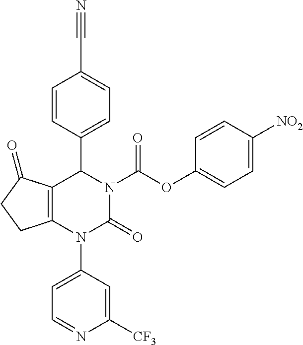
C1=CC(C2C3=C(N(C4=CC=NC([CF3])=C4)C(=O)N2C(OC2=CC=C([NO2])C=C2)=O)CCC3=O)=CC=C1C#N
